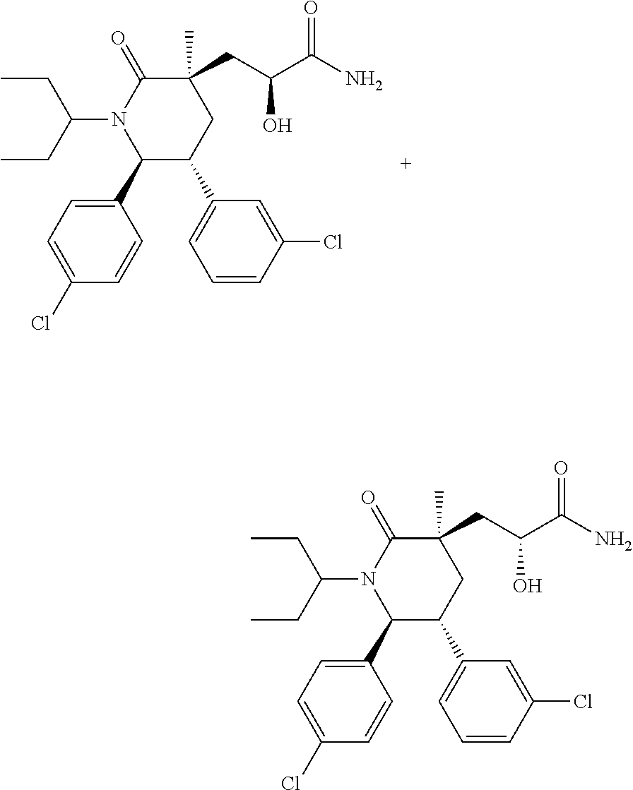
C1=C(Cl)C=CC(C2C(C3=CC=CC(Cl)=C3)CC(C)(CC(C(N)=O)O)C(=O)N2C(CC)CC)=C1.C1=C(Cl)C=CC(C2C(C3=CC=CC(Cl)=C3)CC(C)(CC(C(N)=O)O)C(=O)N2C(CC)CC)=C1
